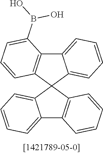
C12=CC=CC=C1C1(C3=C2C(B(O)O)=CC=C3)C2=CC=CC=C2C2=C1C=CC=C2
